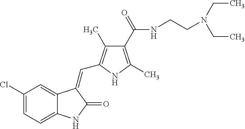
C1(Cl)=CC=C2C(=C1)C(=CC1=C(C)C(C(=O)NCCN(CC)CC)=C(C)N1)C(=O)N2
